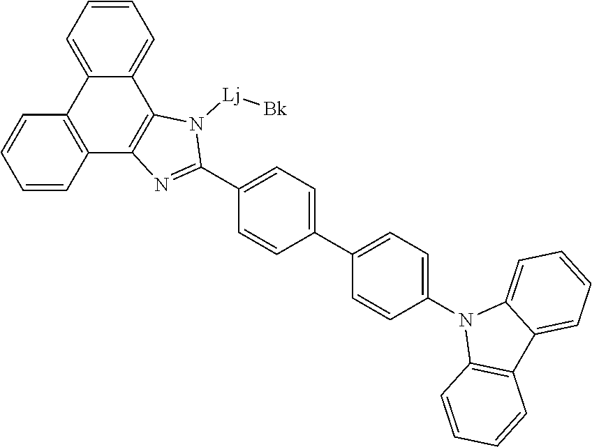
C1=CC=C2C(=C1)C1=C(C3=C2C=CC=C3)N=C(C2=CC=C(C3=CC=C(N4C5=C(C6=CC=CC=C46)C=CC=C5)C=C3)C=C2)N1[Lj][Bk]
